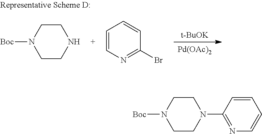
[Pd(OAc)2].[t-BuOK].C1=CN=C(Br)C=C1.C1CNCCN1[Boc].C1CN(C2=NC=CC=C2)CCN1[Boc]
